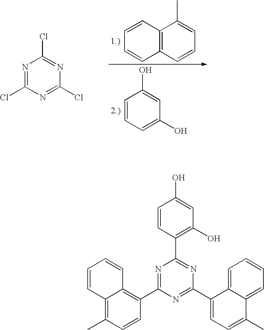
C1=CC2=C(C=C1)C=CC=C2C.N1=C(Cl)N=C(Cl)N=C1Cl.C1=CC=C(O)C=C1O.C1=CC2=C(C)C=CC(C3=NC(C4=C(O)C=C(O)C=C4)=NC(C4=CC=C(C)C5=CC=CC=C45)=N3)=C2C=C1
